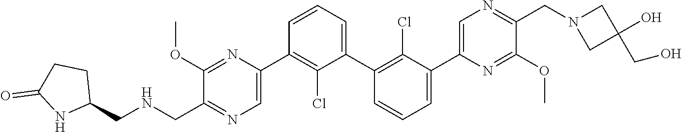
C1(C2=CN=C(CNCC3CCC(=O)N3)C(OC)=N2)=C(Cl)C(C2=C(Cl)C(C3=CN=C(CN4CC(O)(CO)C4)C(OC)=N3)=CC=C2)=CC=C1
